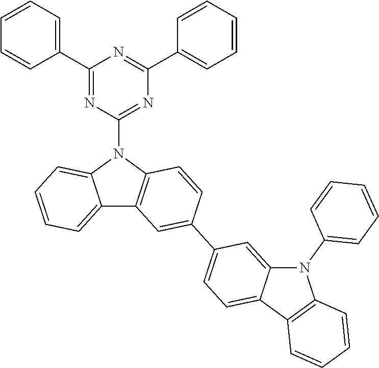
C1(C2=CC=CC=C2)=NC(N2C3=CC=CC=C3C3=C2C=CC(C2=CC=C4C(=C2)N(C2=CC=CC=C2)C2=C4C=CC=C2)=C3)=NC(C2=CC=CC=C2)=N1
